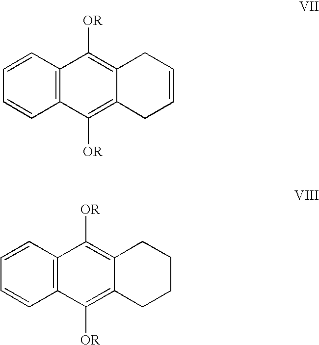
C1=CC2=C(C=C1)C([OR])=C1C(=C2[OR])CC=CC1.C1=CC2=C(C=C1)C([OR])=C1C(=C2[OR])CCCC1
